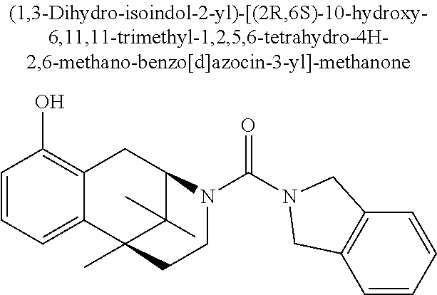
C1=CC=C2C(=C1O)CC1C(C)(C)C2(C)CCN1C(=O)N1CC2=C(C=CC=C2)C1
